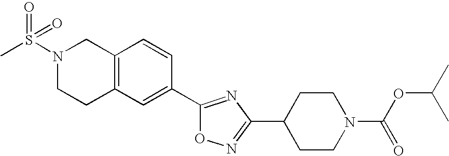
C12=C(C=C(C3=NC(C4CCN(C(OC(C)C)=O)CC4)=NO3)C=C1)CCN(S(C)(=O)=O)C2
